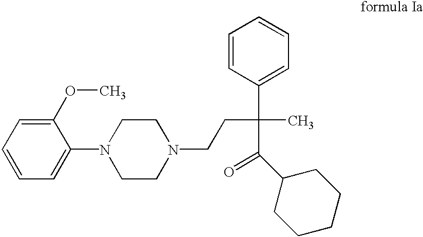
C1=CC=C(N2CCN(CCC(C3=CC=CC=C3)(C)C(C3CCCCC3)=O)CC2)C(OC)=C1
